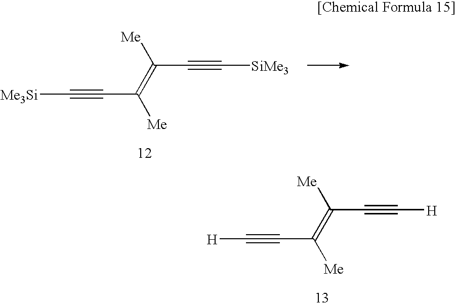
[Me]C(=C([Me])C#C[H])C#C[H].[Me]C(=C([Me])C#C[Me3Si])C#C[SiMe3]
